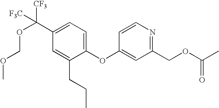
C1(C([CF3])([F3C])OCOC)=CC=C(OC2=CC(COC(C)=O)=NC=C2)C(CCC)=C1
